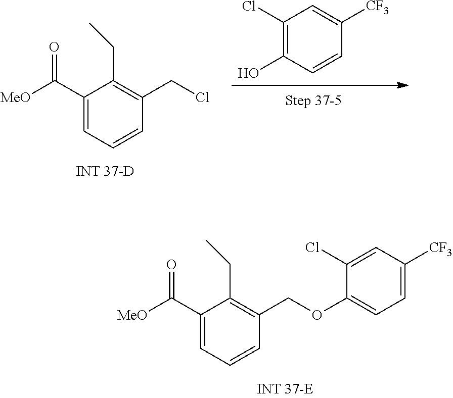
C1(C([MeO])=O)=CC=CC(COC2=CC=C([CF3])C=C2Cl)=C1CC.C1(C([MeO])=O)=CC=CC(CCl)=C1CC.OC1=C(Cl)C=C([CF3])C=C1
